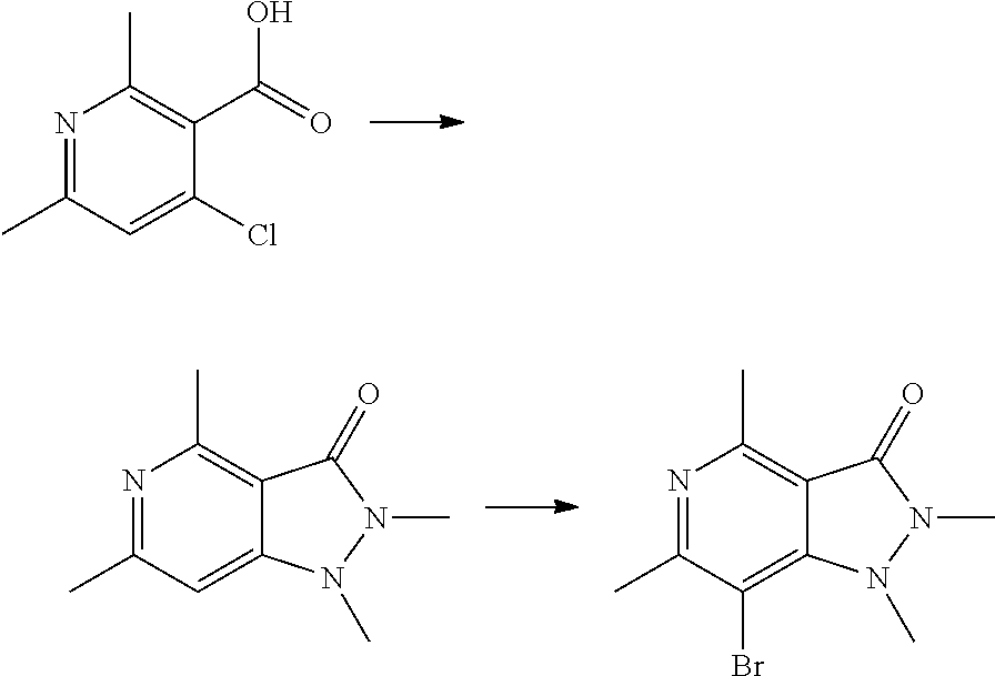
N1=C(C)C=C(Cl)C(C(=O)O)=C1C.N1=C(C)C=C2C(=C1C)C(=O)N(C)N2C.N1=C(C)C(Br)=C2C(=C1C)C(=O)N(C)N2C
